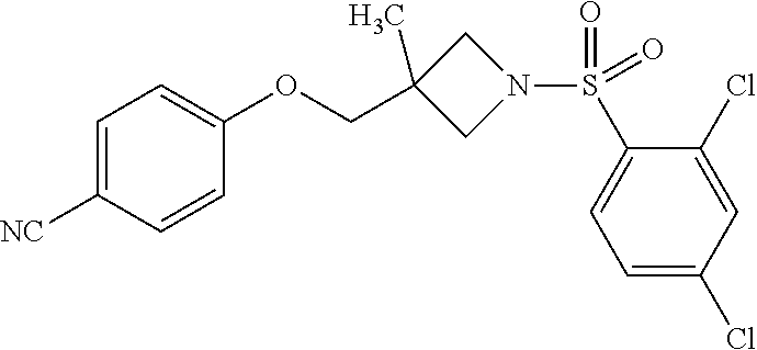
C1=C([NC])C=CC(OCC2(C)CN(S(C3=CC=C(Cl)C=C3Cl)(=O)=O)C2)=C1
